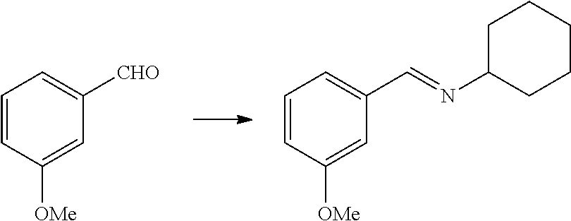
C1=CC([OMe])=CC([CHO])=C1.C1=CC([OMe])=CC(C=NC2CCCCC2)=C1
